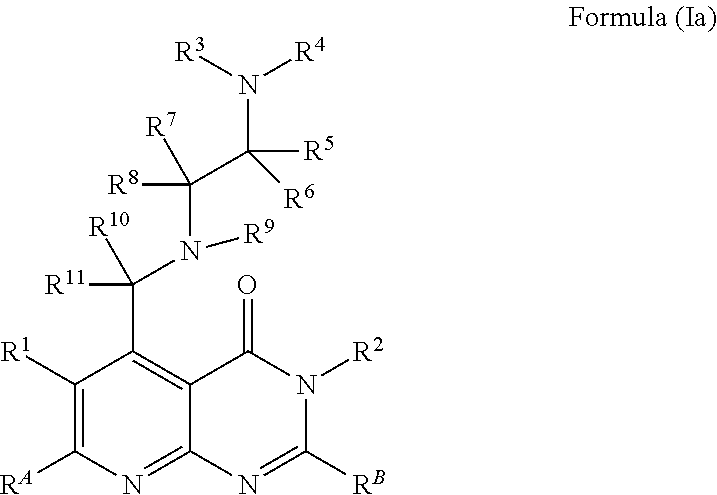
C1([R1])=C([RA])N=C2C(=C1C(N(C(C([R5])([R6])N([R3])[R4])([R7])[R8])[R9])([R11])[R10])C(=O)N([R2])C([RB])=N2
